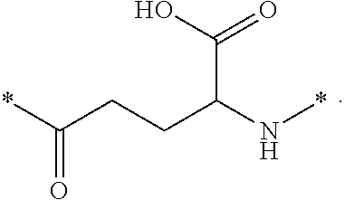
C(C(N*)CCC(=O)*)(O)=O
